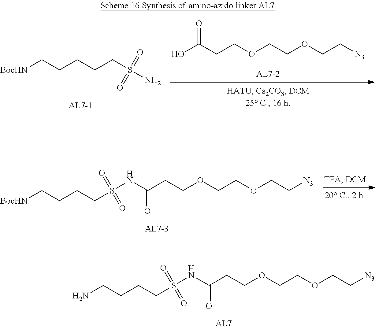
OC(CCOCCOCC[N3])=O.[BocHN]CCCCCS(=O)(=O)N.[BocHN]CCCCS(=O)(=O)NC(CCOCCOCC[N3])=O.NCCCCS(=O)(=O)NC(CCOCCOCC[N3])=O
